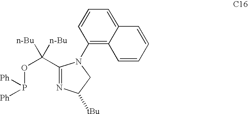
C1(N2C(C(OP([Ph])[Ph])([n-Bu])[n-Bu])=NC([tBu])C2)=C2C(=CC=C1)C=CC=C2
